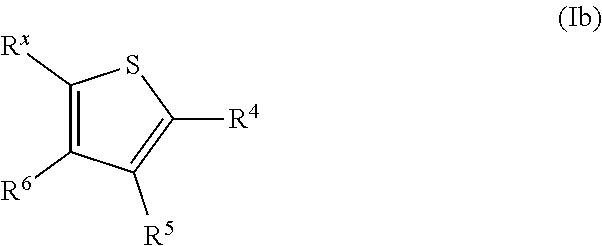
C1([Rx])=C([R6])C([R5])=C([R4])S1
